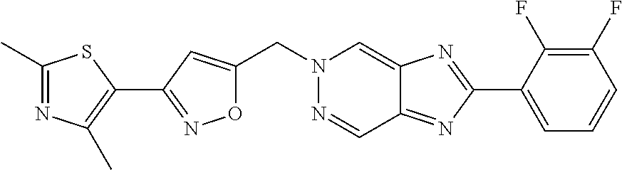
C(N1N=CC2=NC(C3=CC=CC(F)=C3F)=NC2=C1)C1=CC(C2=C(C)N=C(C)S2)=NO1
